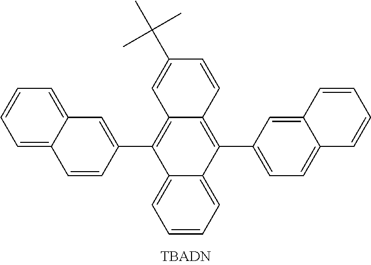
C12=C(C3=CC=C4C(=C3)C=CC=C4)C3=CC=CC=C3C(C3=CC4=CC=CC=C4C=C3)=C1C=C(C(C)(C)C)C=C2
